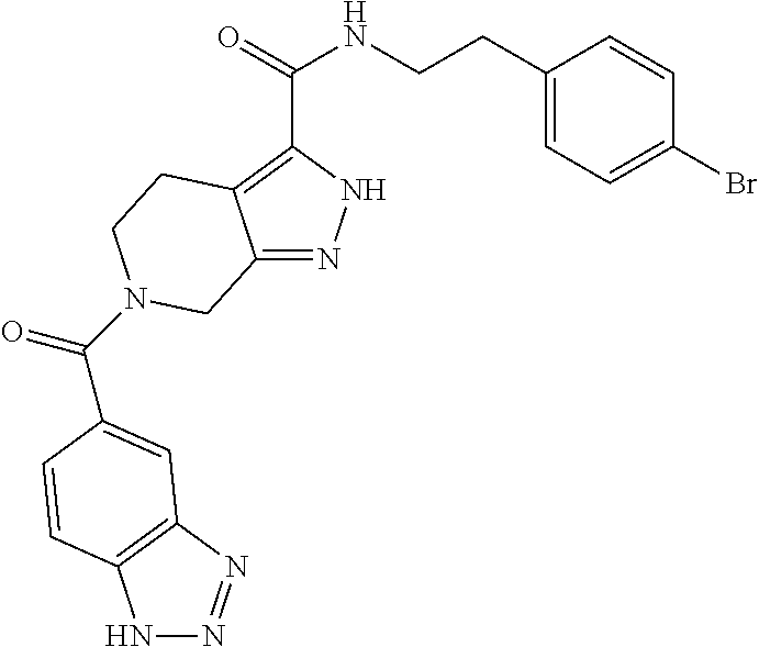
N1N=NC2=C1C=CC(C(=O)N1CCC3=C(C(=O)NCCC4=CC=C(Br)C=C4)NN=C3C1)=C2
